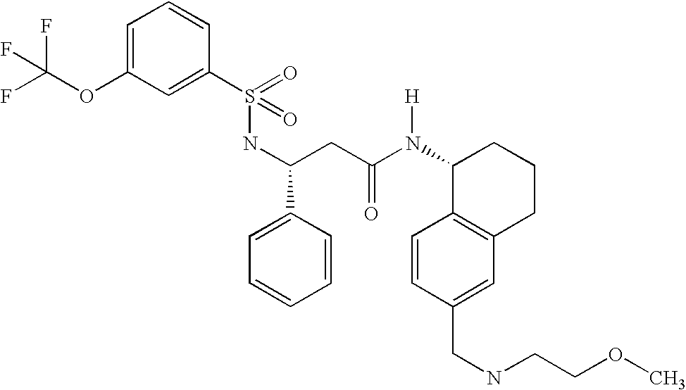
C1=C(OC(F)(F)F)C=C(S(NC(CC(N([H])C2C3=C(CCC2)C=C(CNCCOC)C=C3)=O)C2=CC=CC=C2)(=O)=O)C=C1
